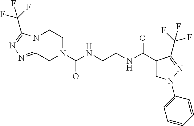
N12C(=NN=C1C(F)(F)F)CN(C(NCCNC(C1=CN(C3=CC=CC=C3)N=C1C(F)(F)F)=O)=O)CC2
